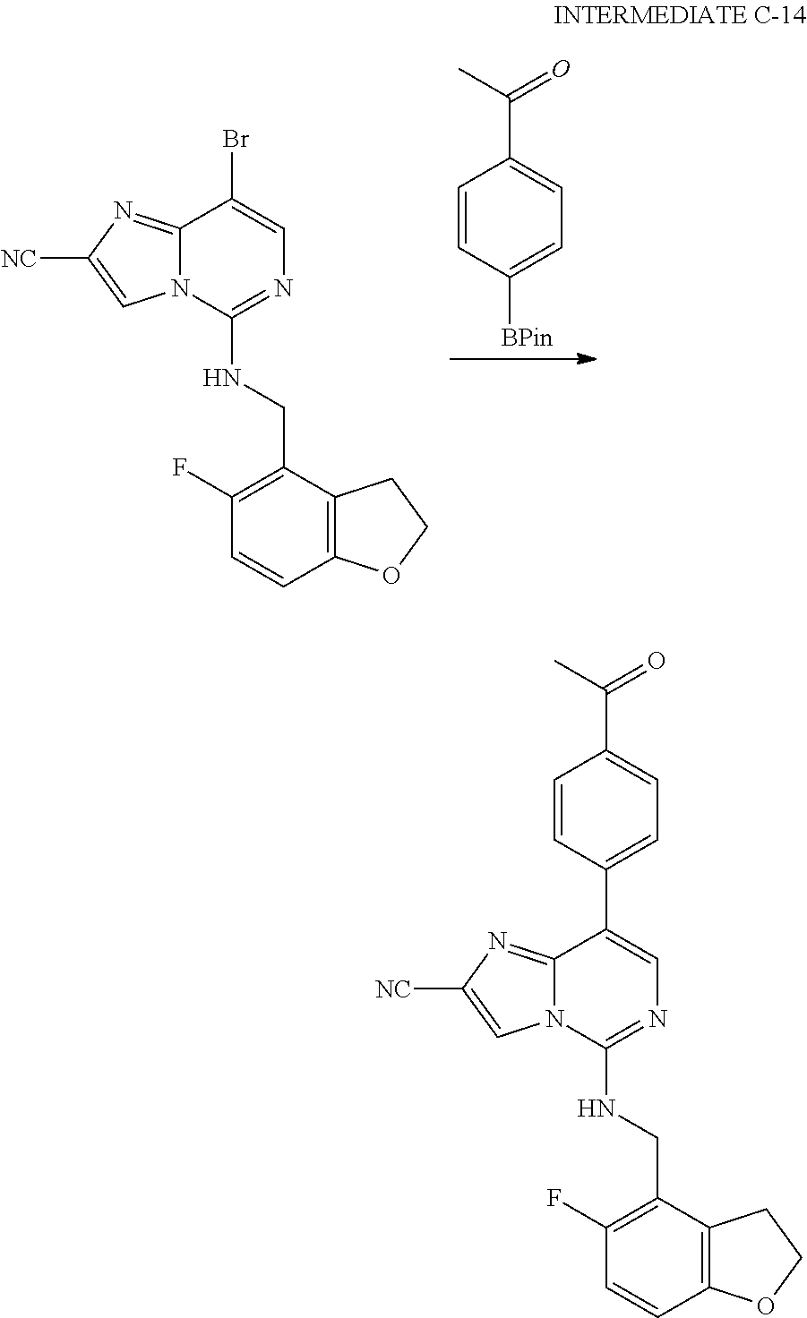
C12=NC([NC])=CN1C(NCC1=C(F)C=CC3=C1CCO3)=NC=C2Br.C1=CC([BPin])=CC=C1C(=O)C.C12=NC([NC])=CN1C(NCC1=C(F)C=CC3=C1CCO3)=NC=C2C1=CC=C(C(C)=O)C=C1
